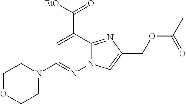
C1OCCN(C2=NN3C(=NC(COC(C)=O)=C3)C(C([EtO])=O)=C2)C1
